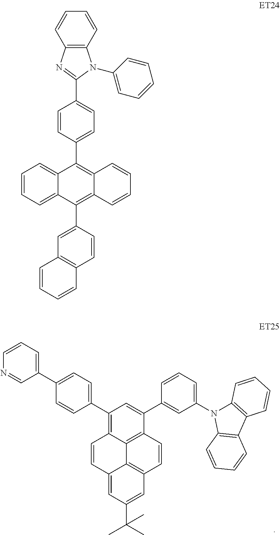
C12=C3C(C4=CC(N5C6=C(C7=C5C=CC=C7)C=CC=C6)=CC=C4)=CC(C4=CC=C(C5=CC=CN=C5)C=C4)=C1C=CC1=CC(C(C)(C)C)=CC(=C21)C=C3.C1=CC=C2C(=C1)C(C1=CC3=C(C=C1)C=CC=C3)=C1C(=C2C2=CC=C(C3=NC4=C(N3C3=CC=CC=C3)C=CC=C4)C=C2)C=CC=C1
